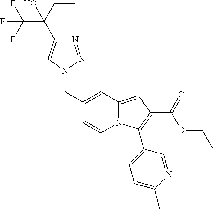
FC(C(CC)(O)C1=CN(CC2=CC3=CC(C(=O)OCC)=C(C4=CC=C(C)N=C4)N3C=C2)N=N1)(F)F
